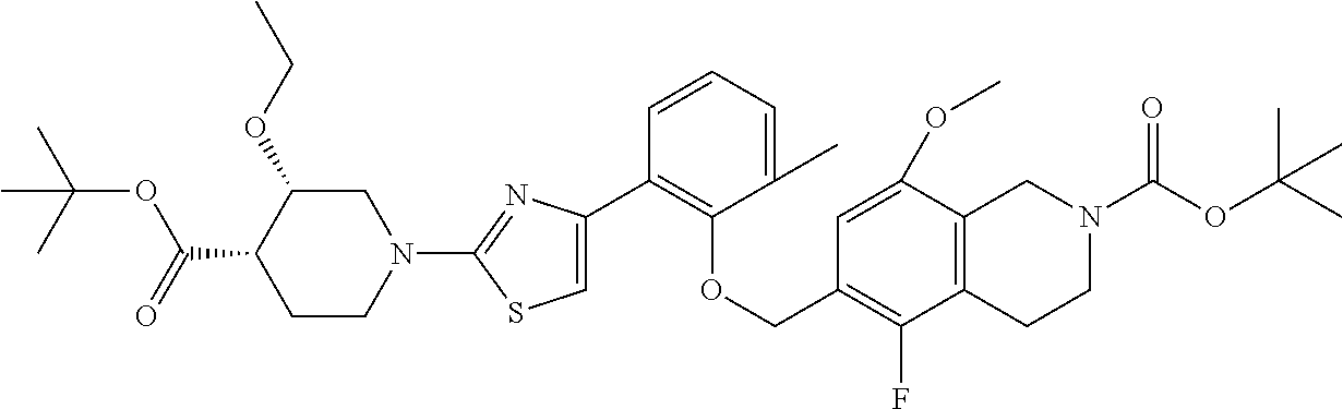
C1(C2=C(OCC3=C(F)C4=C(C(OC)=C3)CN(C(OC(C)(C)C)=O)CC4)C(C)=CC=C2)=CSC(N2CC(OCC)C(C(=O)OC(C)(C)C)CC2)=N1
